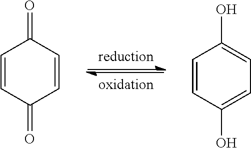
C1=CC(=O)C=CC1=O.C1=CC(O)=CC=C1O
